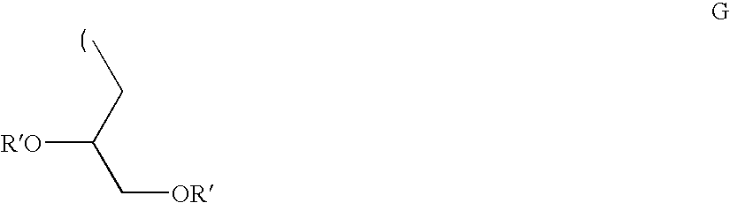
[RO]C(CC)C[OR]
